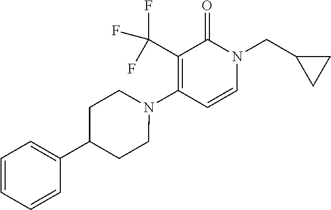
N1(C2=C(C(F)(F)F)C(=O)N(CC3CC3)C=C2)CCC(C2=CC=CC=C2)CC1
